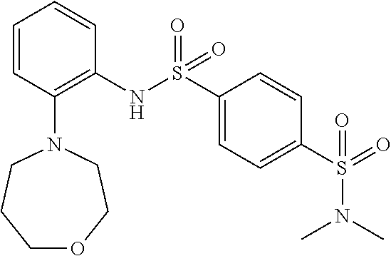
C1=CC(N2CCCOCC2)=C(NS(C2=CC=C(S(=O)(N(C)C)=O)C=C2)(=O)=O)C=C1
